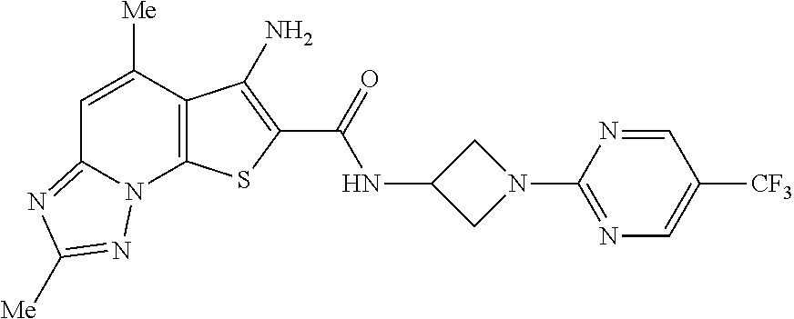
N(C(=O)C1=C(N)C2=C(N3C(=NC([Me])=N3)C=C2[Me])S1)C1CN(C2=NC=C([CF3])C=N2)C1
